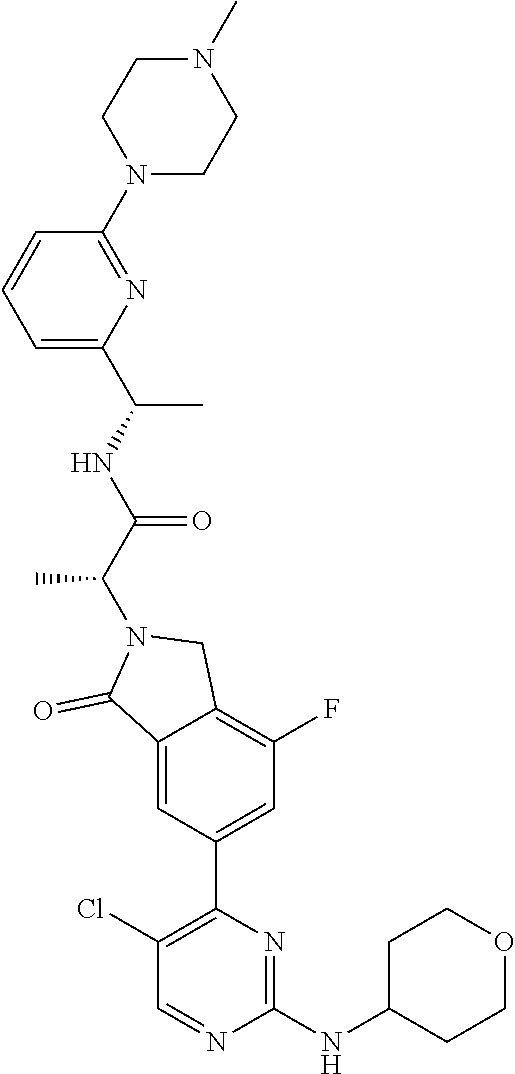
C12=CC(C3=C(Cl)C=NC(NC4CCOCC4)=N3)=CC(F)=C1CN(C(C(=O)NC(C)C1=CC=CC(N3CCN(C)CC3)=N1)C)C2=O
